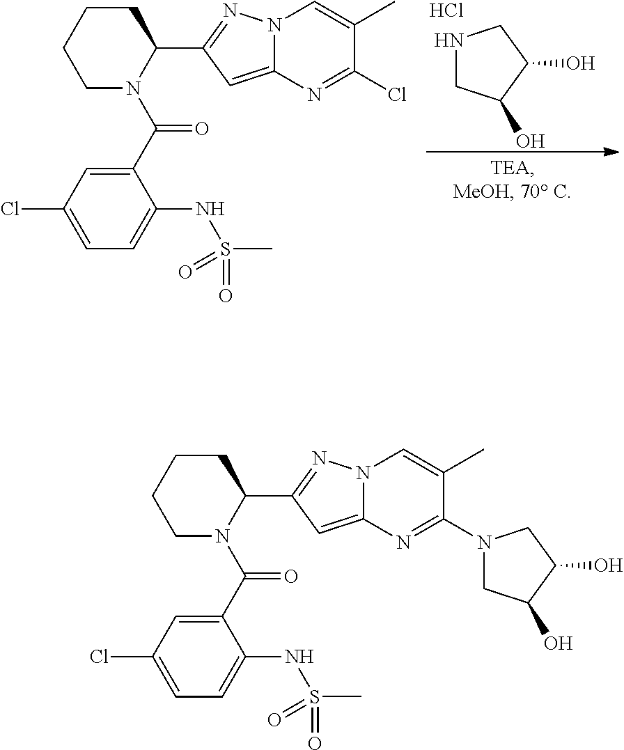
C1CCCN(C(C2=CC(Cl)=CC=C2NS(C)(=O)=O)=O)C1C1=NN2C(=C1)N=C(Cl)C(C)=C2.N1CC(O)C(O)C1.Cl.C1CCCN(C(C2=CC(Cl)=CC=C2NS(C)(=O)=O)=O)C1C1=NN2C(=C1)N=C(N1CC(O)C(O)C1)C(C)=C2
